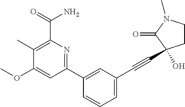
C1(OC)=CC(C2=CC(C#CC3(O)CCN(C)C3=O)=CC=C2)=NC(C(N)=O)=C1C
